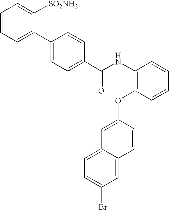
C1(C2=CC=CC=C2[SO2NH2])=CC=C(C(NC2=C(OC3=CC4=CC=C(Br)C=C4C=C3)C=CC=C2)=O)C=C1
